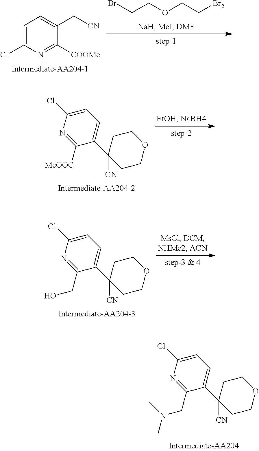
C1=C(Cl)N=C(CN(C)C)C(C2([CN])CCOCC2)=C1.C1=C(Cl)N=C([MeOOC])C(C2([CN])CCOCC2)=C1.C1=C(Cl)N=C(CO)C(C2([CN])CCOCC2)=C1.C1=C(Cl)N=C([COOMe])C(C[CN])=C1.BrCCOCC[Br2]
